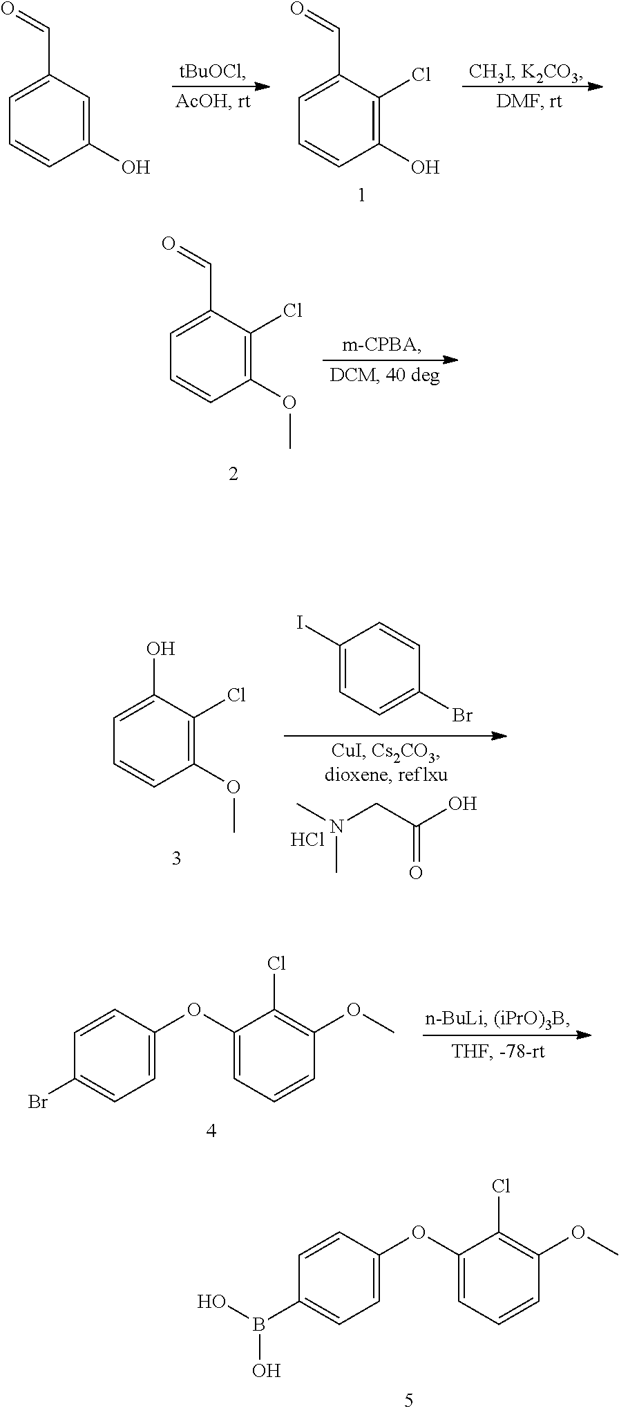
C1=C(C=O)C(Cl)=C(OC)C=C1.C1=CC(OC2=CC=CC(OC)=C2Cl)=CC=C1B(O)O.C1=C(C=O)C(Cl)=C(O)C=C1.C1=C(C=O)C=C(O)C=C1.CN(CC(O)=O)C.Cl.C1(I)=CC=C(Br)C=C1.C1=C(O)C(Cl)=C(OC)C=C1.C1=CC(OC2=CC=CC(OC)=C2Cl)=CC=C1Br
